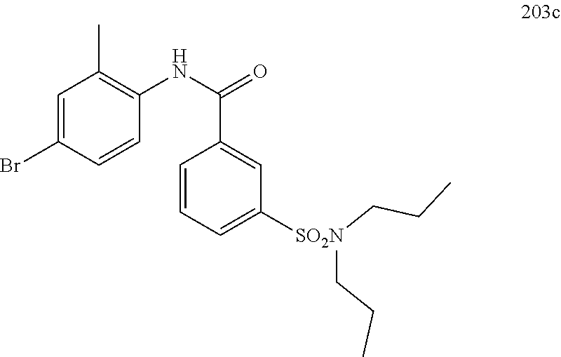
C1=C(Br)C=CC(NC(=O)C2=CC([SO2N](CCC)CCC)=CC=C2)=C1C
